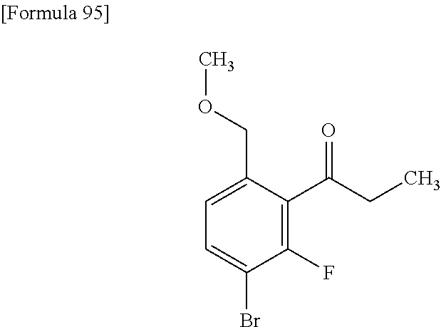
C1=C(Br)C(F)=C(C(CC)=O)C(COC)=C1
